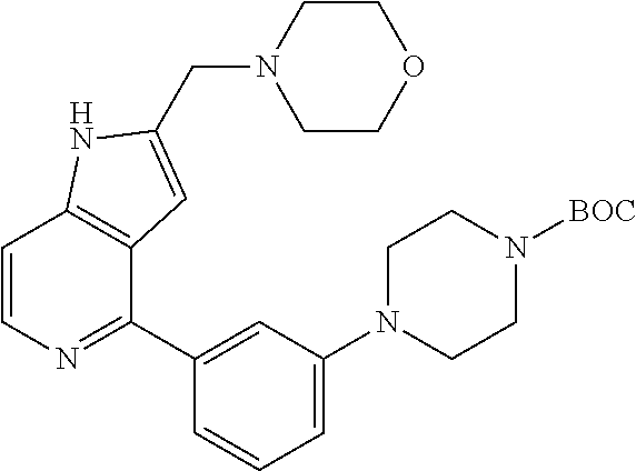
C1=CN=C(C2=CC(N3CCN([BOC])CC3)=CC=C2)C2=C1NC(CN1CCOCC1)=C2
